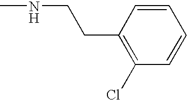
C1=CC=CC(CCNC)=C1Cl
